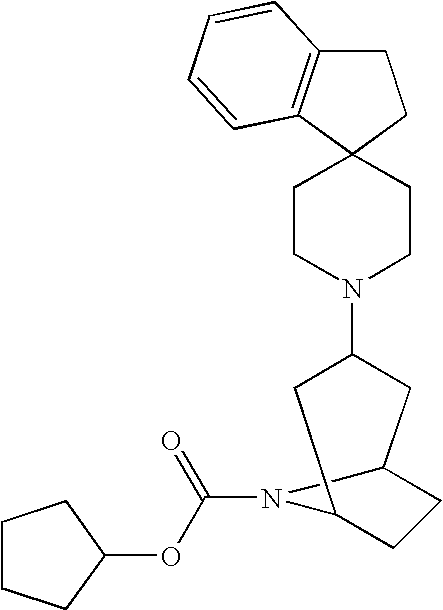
C1C2=C(C3(C1)CCN(C1CC4CCC(C1)N4C(=O)OC1CCCC1)CC3)C=CC=C2
